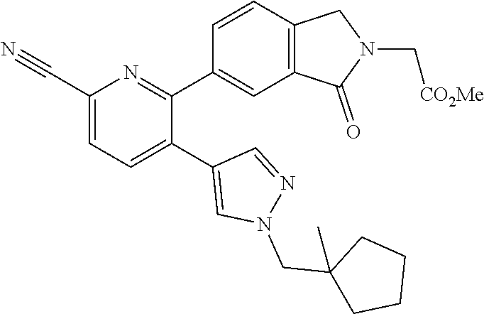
C1(C#N)=CC=C(C2=CN(CC3(C)CCCC3)N=C2)C(C2=CC3=C(C=C2)CN(C[CO2Me])C3=O)=N1
